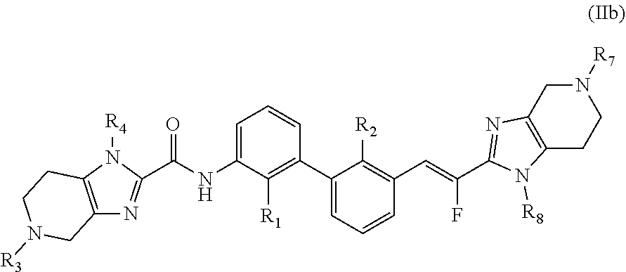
C(NC1=CC=CC(C2=CC=CC(C=C(C3=NC4=C(N3[R8])CCN([R7])C4)F)=C2[R2])=C1[R1])(=O)C1=NC2=C(N1[R4])CCN([R3])C2
